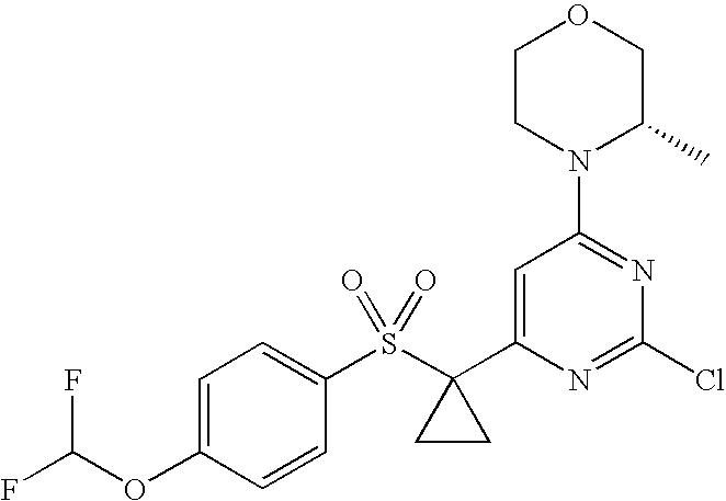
C1(S(C2(C3=CC(N4C(C)COCC4)=NC(Cl)=N3)CC2)(=O)=O)=CC=C(OC(F)F)C=C1
